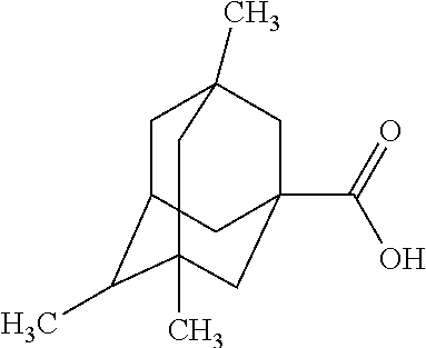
C1C2C(C)C3(C)CC(C(=O)O)(CC1(C)C3)C2
